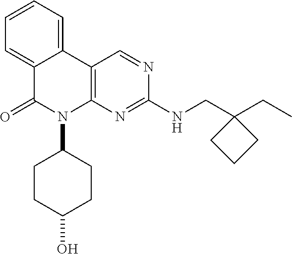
C12=CC=CC=C1C(=O)N(C1CCC(O)CC1)C1=C2C=NC(NCC2(CC)CCC2)=N1
